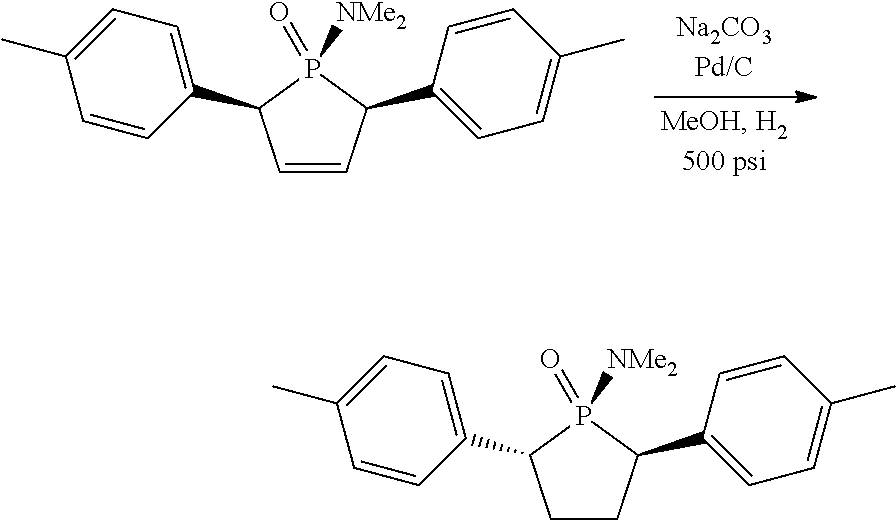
C1CC(C2=CC=C(C)C=C2)P([NMe2])(=O)C1C1=CC=C(C)C=C1.C1=CC(C2=CC=C(C)C=C2)P([NMe2])(=O)C1C1=CC=C(C)C=C1
